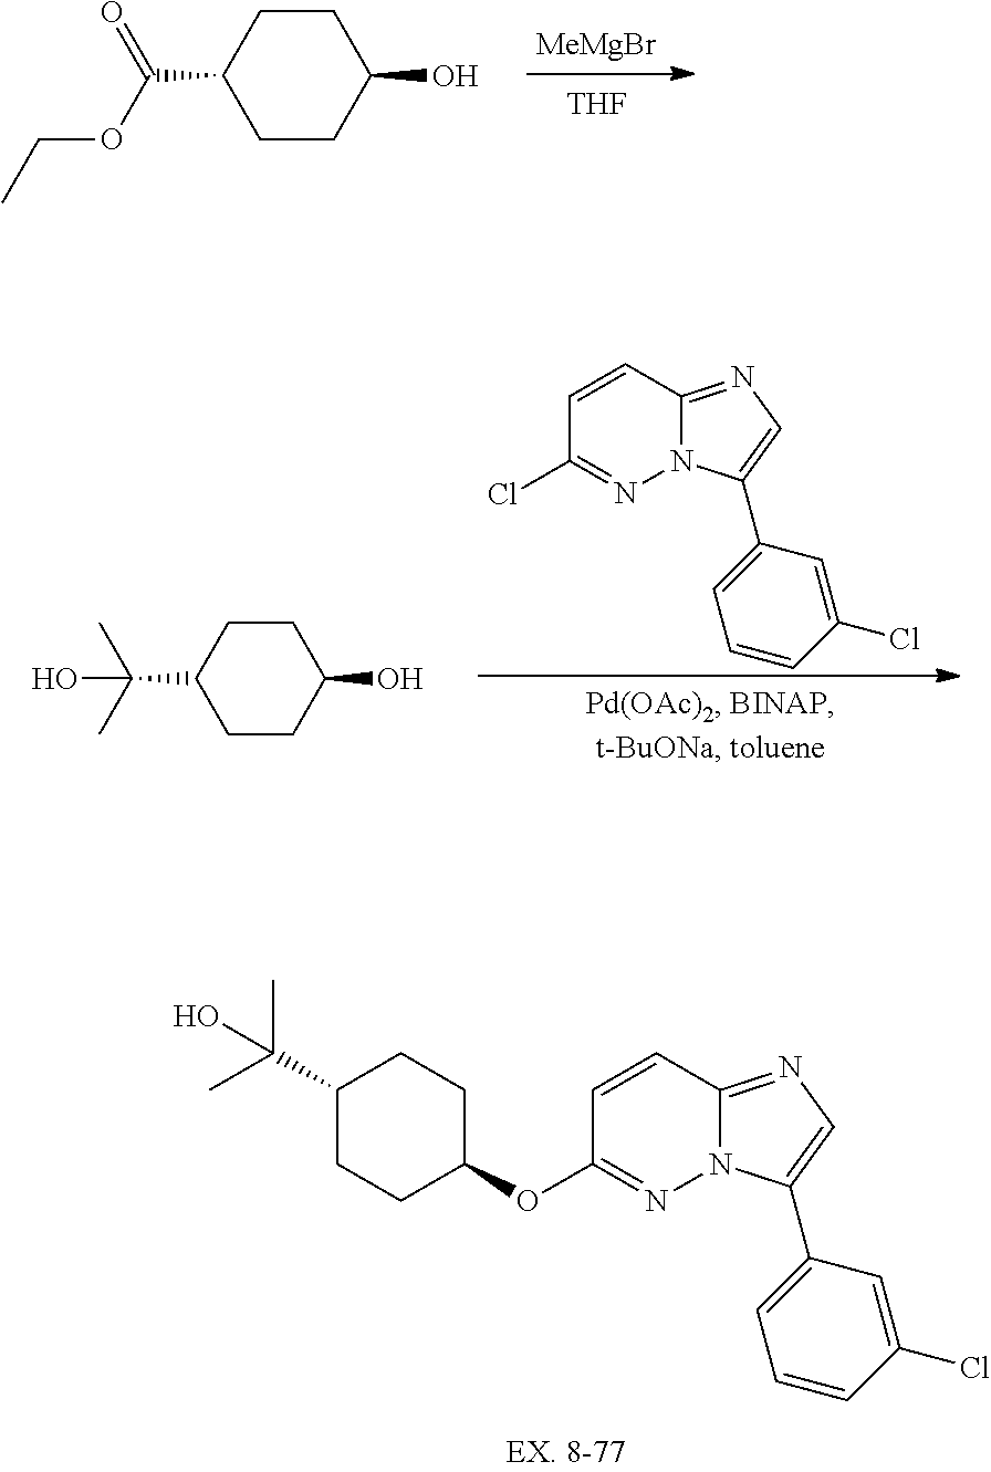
[MeMgBr].[THF].C1(C(OCC)=O)CCC(O)CC1.C1=CC2=NC=C(C3=CC=CC(Cl)=C3)N2N=C1OC1CCC(C(C)(C)O)CC1.C1(C(C)(C)O)CCC(O)CC1.C1=CC2=NC=C(C3=CC=CC(Cl)=C3)N2N=C1Cl
